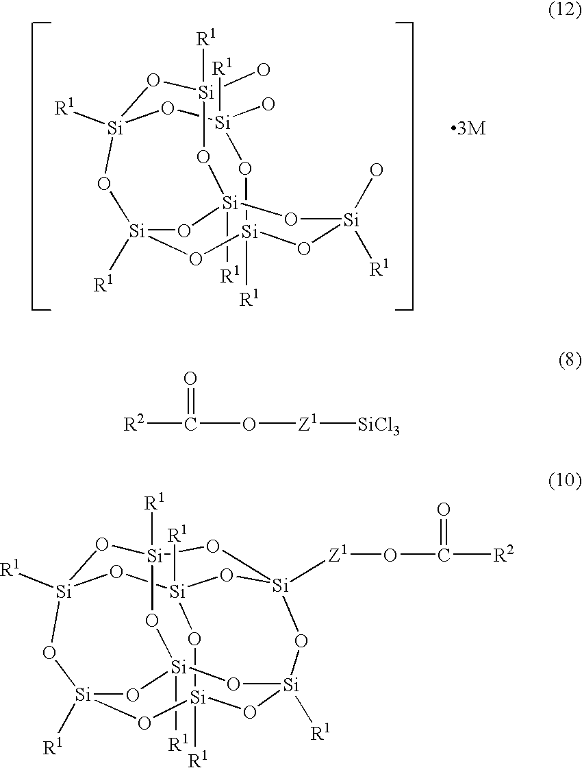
[Si]12([R1])O[Si]3([R1])O[Si]4([Z1]OC([R2])=O)O[Si]([R1])(O1)O[Si]1([R1])O[Si]([R1])(O[Si]([R1])(O3)O[Si]([R1])(O1)O2)O4.[Si]12([R1])O[Si](O)([R1])O[Si]3([R1])O[Si]([R1])(O[Si]([R1])(O[Si](O)([R1])O1)O[Si](O)([R1])O3)O2.[R2]C(O[Z1][SiCl3])=O
